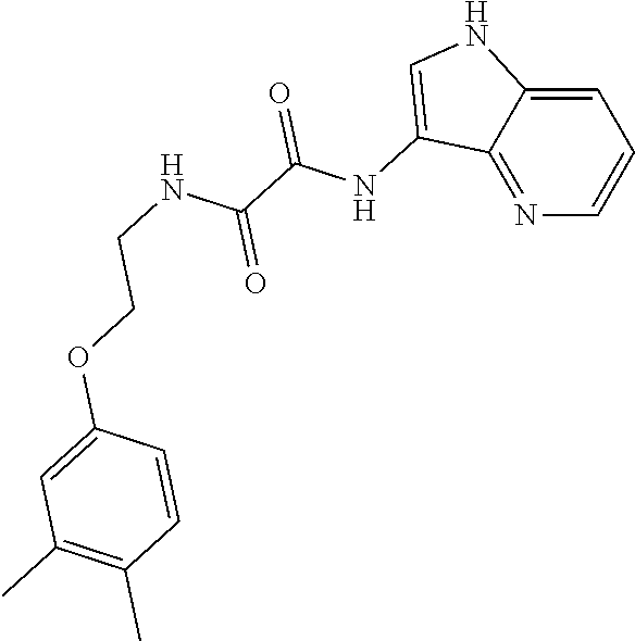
N1=C2C(=CC=C1)NC=C2NC(C(NCCOC1=CC(C)=C(C)C=C1)=O)=O
